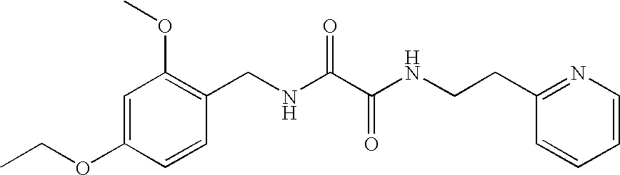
C1=CC(OCC)=CC(OC)=C1CNC(C(NCCC1=NC=CC=C1)=O)=O
